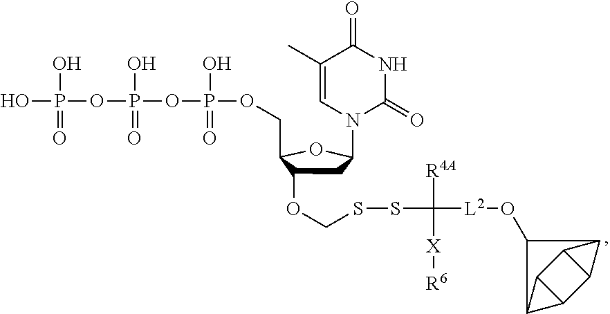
OP(O)(=O)OP(O)(=O)OP(O)(=O)OCC1C(OCSSC([R4A])([X][R6])[L2]OC2C3C4C5C(C43)C52)CC(N2C(=O)NC(=O)C(C)=C2)O1
